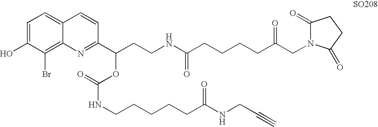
OC1=CC=C2C(=C1Br)N=C(C(CCNC(CCCCC(CN1C(=O)CCC1=O)=O)=O)OC(=O)NCCCCCC(NCC#C)=O)C=C2
